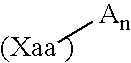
[(Xaa][An]
